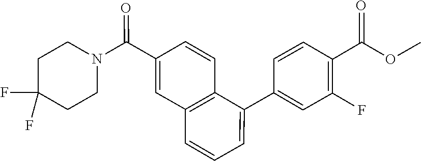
C1(C2=CC=CC3=C2C=CC(C(N2CCC(F)(F)CC2)=O)=C3)=CC(F)=C(C(OC)=O)C=C1
